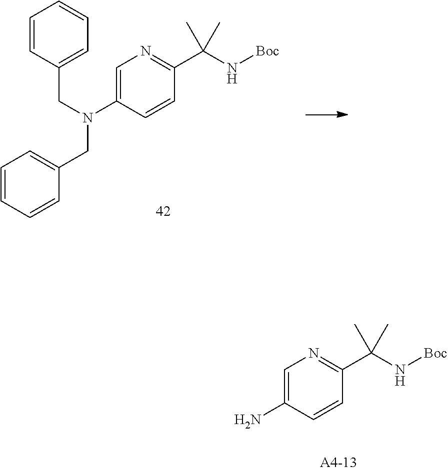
C1=C(N(CC2=CC=CC=C2)CC2=CC=CC=C2)C=CC(C(N[Boc])(C)C)=N1.C1=C(N)C=CC(C(N[Boc])(C)C)=N1
